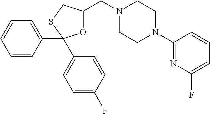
O1C(CN2CCN(C3=NC(F)=CC=C3)CC2)CSC1(C1=CC=CC=C1)C1=CC=C(F)C=C1
